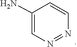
C1=C(N)C=CN=N1
